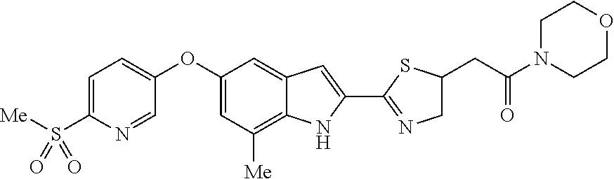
C1=C(S([Me])(=O)=O)N=CC(OC2=CC([Me])=C3C(=C2)C=C(C2=NCC(CC(N4CCOCC4)=O)S2)N3)=C1
